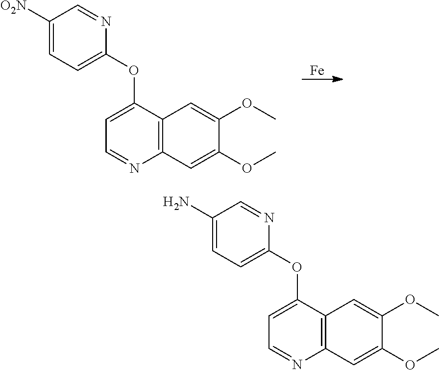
C1=C(OC2=CC=C([O2N])C=N2)C2=C(N=C1)C=C(OC)C(OC)=C2.[Fe].C1=C(OC2=CC=C(N)C=N2)C2=C(N=C1)C=C(OC)C(OC)=C2
